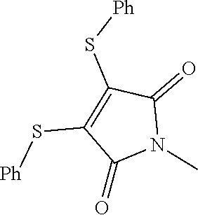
C1(=O)N(C)C(=O)C(S[Ph])=C1S[Ph]
